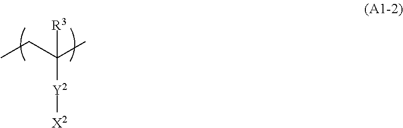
CCC(C)([R3])[Y2][X2]
